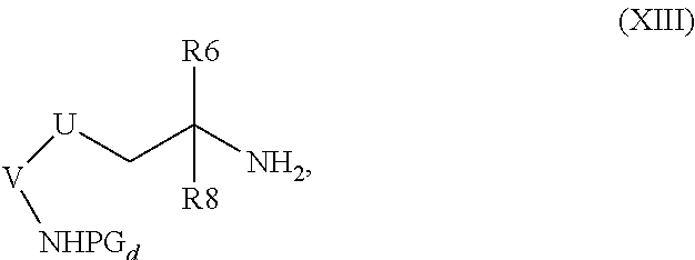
[U](CC([NH2])([R6])[R8])[V][NHPGd]
